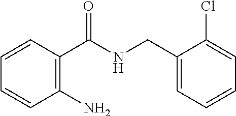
C1(N)=C(C(NCC2=CC=CC=C2Cl)=O)C=CC=C1
